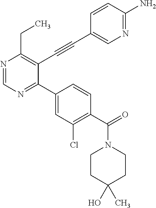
N1=CN=C(C2=CC(Cl)=C(C(=O)N3CCC(O)(C)CC3)C=C2)C(C#CC2=CN=C(N)C=C2)=C1CC
